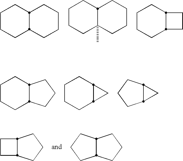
C1CCC2CCCCC2C1.C1CCC2(C)CCCCC2C1.C1CCC2C(C1)CC2.C1CCC2C(C1)CCC2.C1CCC2C(C1)C2.C1CCC2CC12.C1CC2CCCC12.C1CCC2CCCC12
